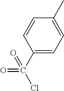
C1=CC(C(=O)(Cl)=O)=CC=C1C
